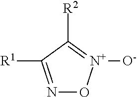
[R2]C1=[N+]([O-])ON=C1[R1]
